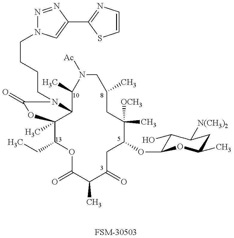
[FSM-30503].C1(CC)C2(C)C(N(CCCCN3N=NC(C4=NC=CS4)=C3)C(=O)O2)C(C)N([Ac])CC(C)CC([OCH3])(C)C(OC2C(O)C([N(CH3)2])CC(C)O2)CC(=O)C(C)C(=O)O1
